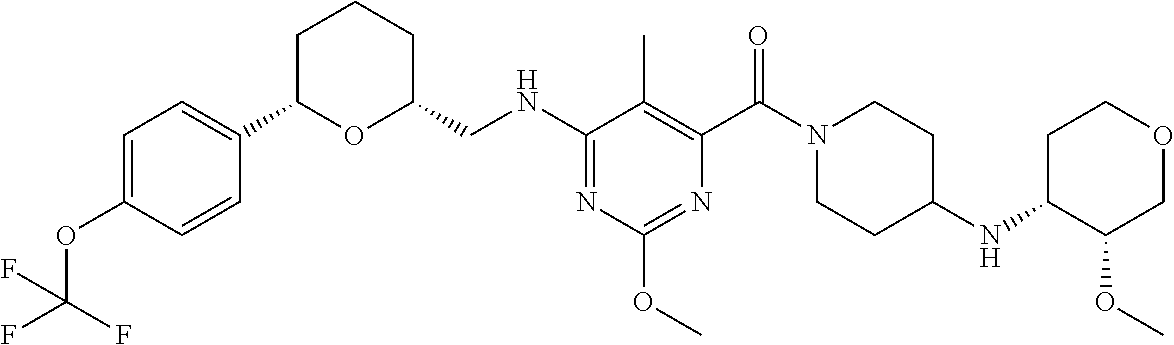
N(C1=NC(OC)=NC(C(N2CCC(NC3C(OC)COCC3)CC2)=O)=C1C)CC1CCCC(C2=CC=C(OC(F)(F)F)C=C2)O1
